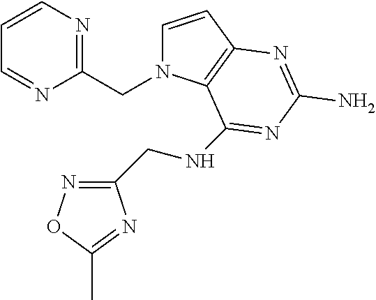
N1=C(CNC2=NC(N)=NC3=C2N(CC2=NC=CC=N2)C=C3)N=C(C)O1
